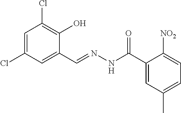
C1=C(Cl)C=C(C=NNC(C2=CC(C)=CC=C2[NO2])=O)C(O)=C1Cl
